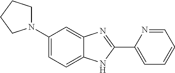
C1(N2CCCC2)=CC=C2C(=C1)N=C(C1=CC=CC=N1)N2
